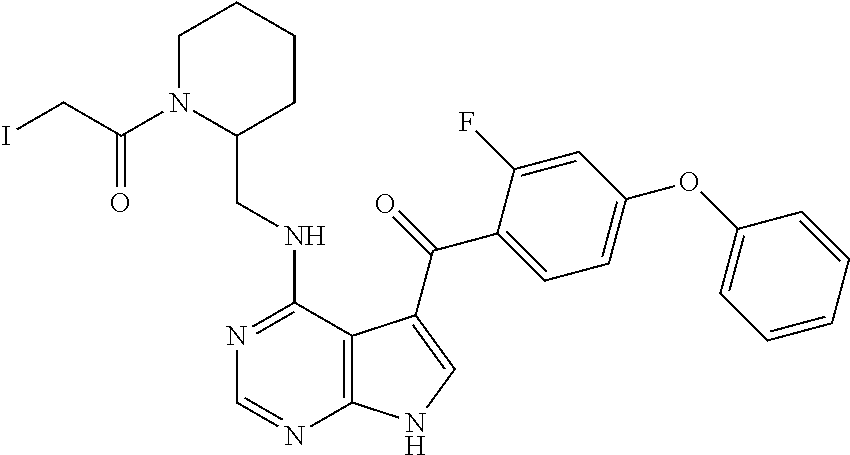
C1=CC=CC(OC2=CC=C(C(=O)C3=CNC4=C3C(NCC3CCCCN3C(CI)=O)=NC=N4)C(F)=C2)=C1
